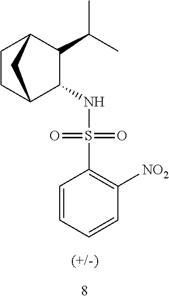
C1CC2C(NS(=O)(=O)C3=C([NO2])C=CC=C3)C(C(C)C)C1C2
